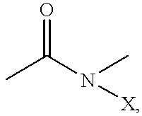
CC(N(C)[X])=O
